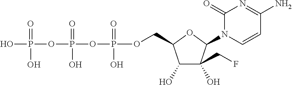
C1(O)C(O)(CF)C(N2C=CC(N)=NC2=O)OC1COP(OP(OP(O)(=O)O)(=O)O)(=O)O
